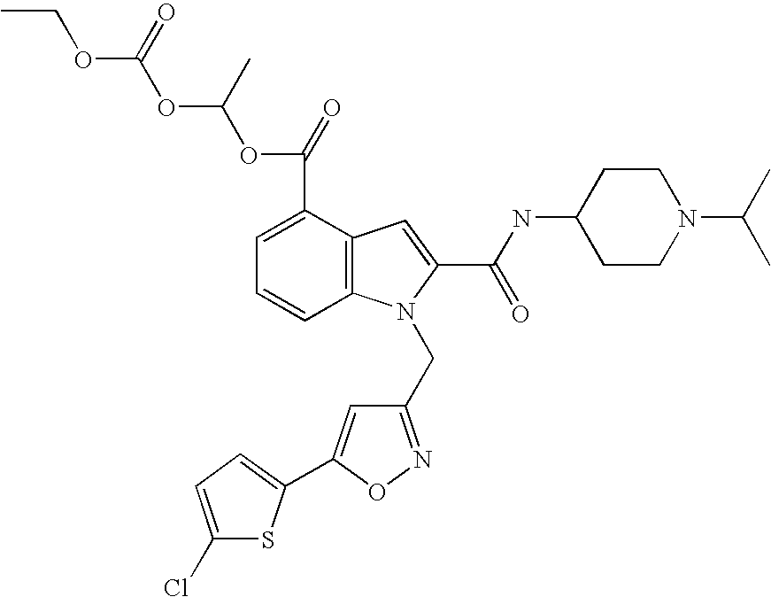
C1=CC2=C(C(C(OC(OC(OCC)=O)C)=O)=C1)C=C(C(=O)NC1CCN(C(C)C)CC1)N2CC1=NOC(C2=CC=C(Cl)S2)=C1
